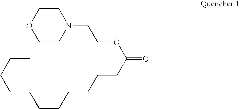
C1CN(CCOC(=O)CCCCCCCCCCC)CCO1
